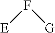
[E]F[G]
